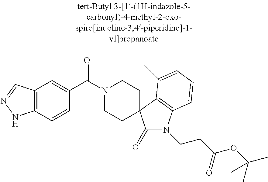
N1(C(C2=CC3=C(C=C2)NN=C3)=O)CCC2(CC1)C(=O)N(CCC(OC(C)(C)C)=O)C1=C2C(C)=CC=C1
